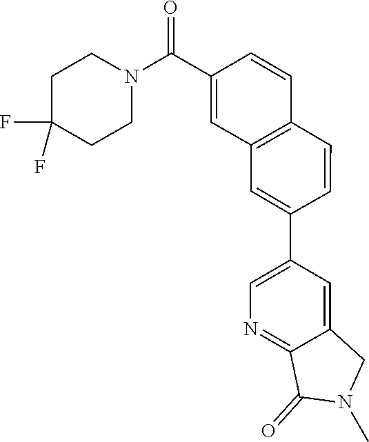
C1=CC(C2=CN=C3C(=C2)CN(C)C3=O)=CC2=C1C=CC(C(N1CCC(F)(F)CC1)=O)=C2
